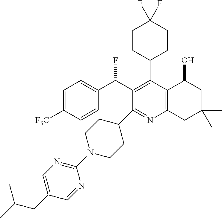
C1=C([F3C])C=CC(C(C2=C(C3CCC(F)(F)CC3)C3=C(N=C2C2CCN(C4=NC=C(CC(C)C)C=N4)CC2)CC(C)(C)CC3O)F)=C1
